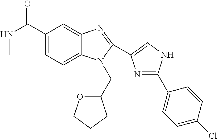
C1(C(NC)=O)=CC=C2C(=C1)N=C(C1=CNC(C3=CC=C(Cl)C=C3)=N1)N2CC1OCCC1
